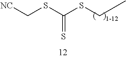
[CN]CSC(SCC)=S
